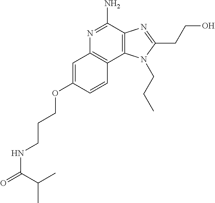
C12=C(C(N)=NC3=C1C=CC(OCCCNC(C(C)C)=O)=C3)N=C(CCO)N2CCC
